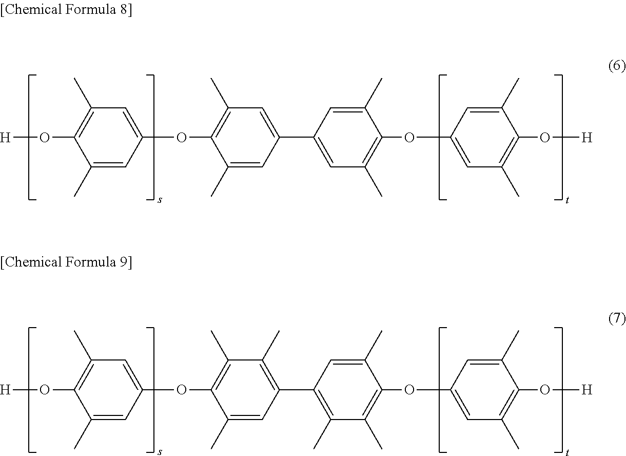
C1(C)=CC(OC2=C(C)C=C(C3=CC(C)=C(OC4=CC(C)=C(O[H])C(C)=C4)C(C)=C3)C=C2C)=CC(C)=C1O[H].C1(C)=CC(OC2=C(C)C(C)=C(C3=C(C)C(C)=C(OC4=CC(C)=C(O[H])C(C)=C4)C(C)=C3)C=C2C)=CC(C)=C1O[H]
